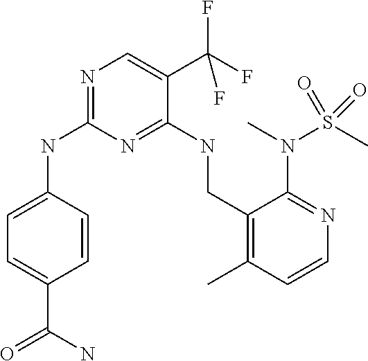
C1=C(NC2=NC=C(C(F)(F)F)C(NCC3=C(C)C=CN=C3N(S(C)(=O)=O)C)=N2)C=CC(C(=O)N)=C1
